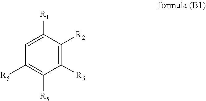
C1([R2])=C([R3])C([R5])=C([R5])C=C1[R1]
